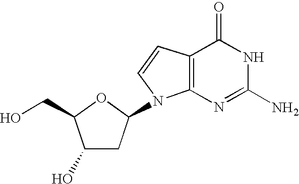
C1(O)CC(N2C3=C(C=C2)C(=O)NC(N)=N3)OC1CO
